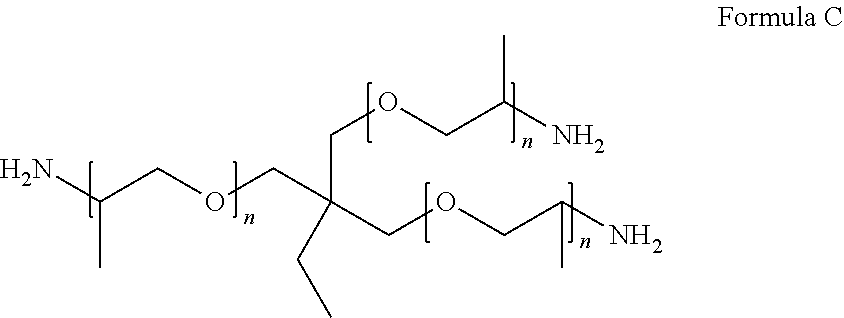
NC(COCC(COCC(N)C)(COCC(N)C)CC)C
